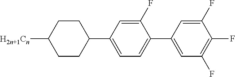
C1(F)=CC(C2CCC([H2n+1Cn])CC2)=CC=C1C1=CC(F)=C(F)C(F)=C1
